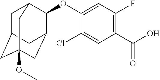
C1C2CC3(OC)CC(C(OC4=CC(F)=C(C(O)=O)C=C4Cl)C1C3)C2
